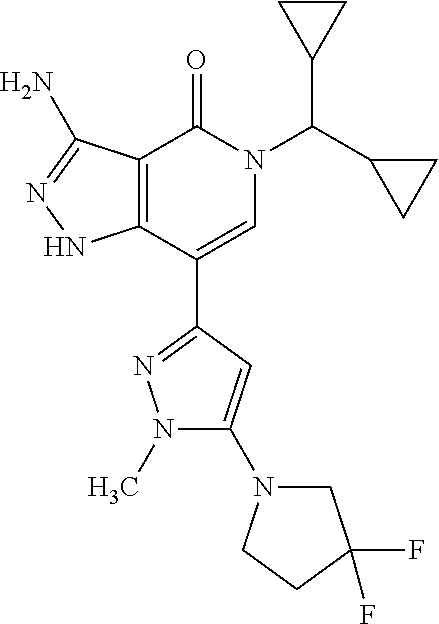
C12=C(C(C3=NN(C)C(N4CC(F)(F)CC4)=C3)=CN(C(C3CC3)C3CC3)C1=O)NN=C2N
